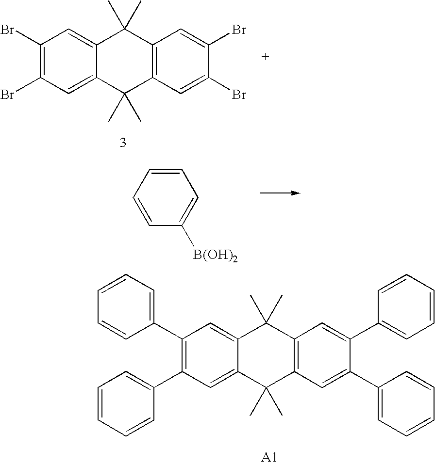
C1(C2=CC=CC=C2)=C(C2=CC=CC=C2)C=C2C(=C1)C(C)(C)C1=C(C2(C)C)C=C(C2=CC=CC=C2)C(C2=CC=CC=C2)=C1.C1(Br)=C(Br)C=C2C(=C1)C(C)(C)C1=C(C2(C)C)C=C(Br)C(Br)=C1.C1=CC=CC=C1[B(OH)2]
